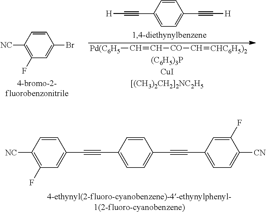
[Pd(C6H5]C=C[CO]C=[CHC6H5)2].C1=C(Br)C=CC([NC])=C1F.C1=C(C#C[H])C=CC(C#C[H])=C1.C1(F)=C([NC])C=CC(C#CC2=CC=C(C#CC3=CC=C([CN])C(F)=C3)C=C2)=C1
